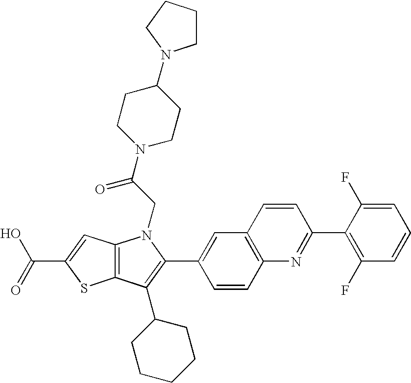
C(C1=CC2=C(S1)C(C1CCCCC1)=C(C1=CC3=C(C=C1)N=C(C1=C(F)C=CC=C1F)C=C3)N2CC(N1CCC(N2CCCC2)CC1)=O)(=O)O
